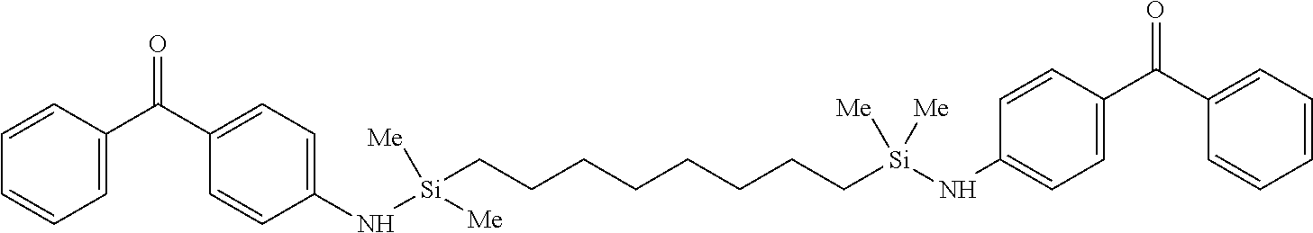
C1=C(C(C2=CC=C(N[Si]([Me])(CCCCCCCC[Si](NC3=CC=C(C(C4=CC=CC=C4)=O)C=C3)([Me])[Me])[Me])C=C2)=O)C=CC=C1
